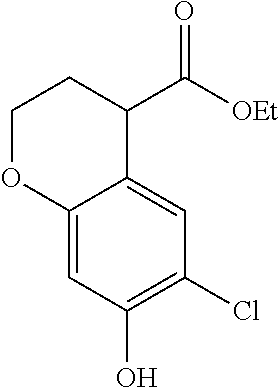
C1OC2=CC(O)=C(Cl)C=C2C(C([OEt])=O)C1
